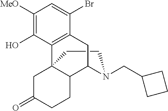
C1CN(CC2CCC2)C2C3C1(C1=C(C(Br)=CC([MeO])=C1O)C2)CC(=O)CC3
